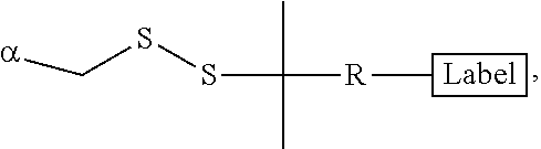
[a]CSSC(C)(C)[R]C
